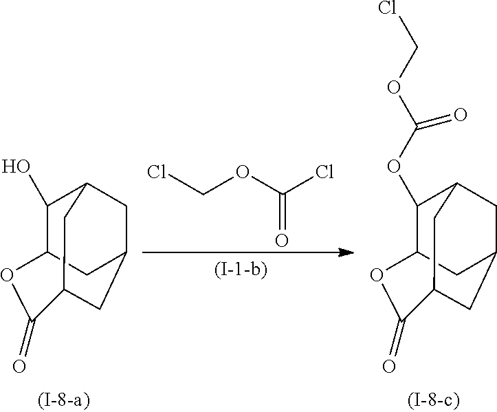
C1(O)C2CC3CC1CC(C3)C(=O)O2.ClCOC(Cl)=O.C1(OC(OCCl)=O)C2CC3CC1CC(C3)C(=O)O2
